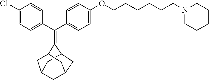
C(C1=CC=C(Cl)C=C1)(C1=CC=C(OCCCCCCN2CCCCC2)C=C1)=C1C2CC3CC(C2)CC1C3
